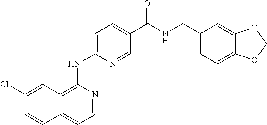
C1(Cl)=CC2=C(NC3=CC=C(C(NCC4=CC=C5C(=C4)OCO5)=O)C=N3)N=CC=C2C=C1
